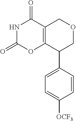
C12=C(COCC1C1=CC=C([OCF3])C=C1)C(=O)NC(=O)O2
